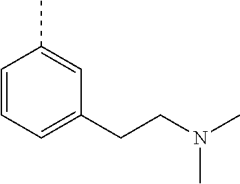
C1=CC=C(CCN(C)C)C=C1C
